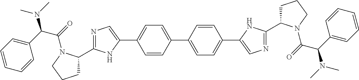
C1=CC(C2=CC=C(C3=CN=C(C4CCCN4C(=O)C(C4=CC=CC=C4)N(C)C)N3)C=C2)=CC=C1C1=CN=C(C2CCCN2C(C(N(C)C)C2=CC=CC=C2)=O)N1
